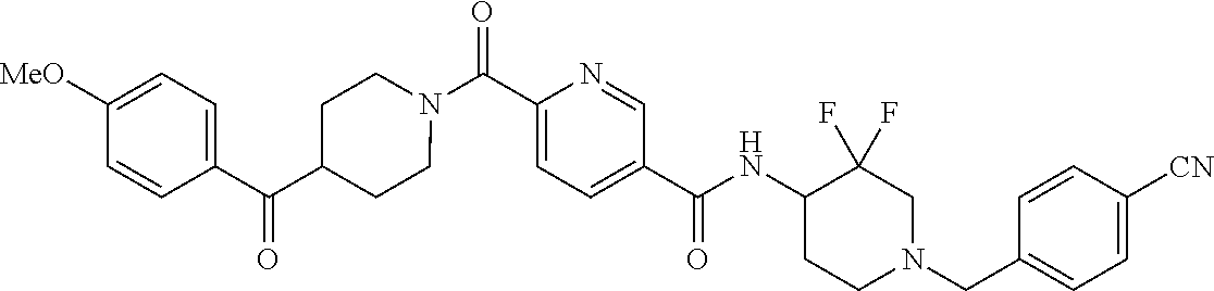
N(C(C1=CC=C(C(=O)N2CCC(C(C3=CC=C([OMe])C=C3)=O)CC2)N=C1)=O)C1CCN(CC2=CC=C([CN])C=C2)CC1(F)F
